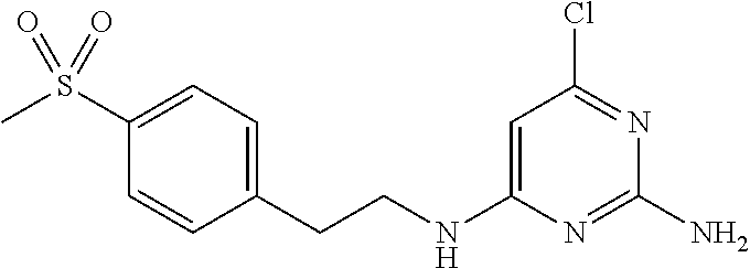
C1=C(NCCC2=CC=C(S(C)(=O)=O)C=C2)N=C(N)N=C1Cl
